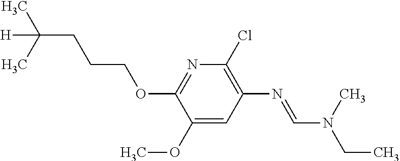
N1=C(OCCCC(C)(C)[H])C(OC)=CC(N=CN(C)CC)=C1Cl
